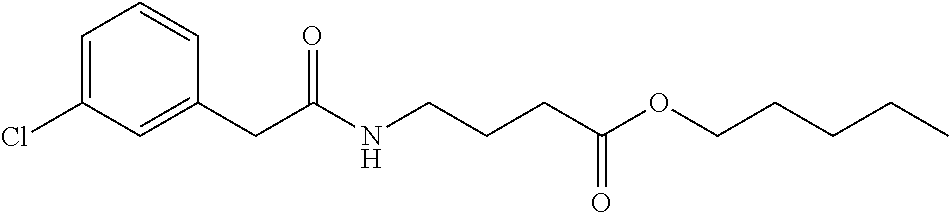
C1(CC(NCCCC(OCCCCC)=O)=O)=CC(Cl)=CC=C1
